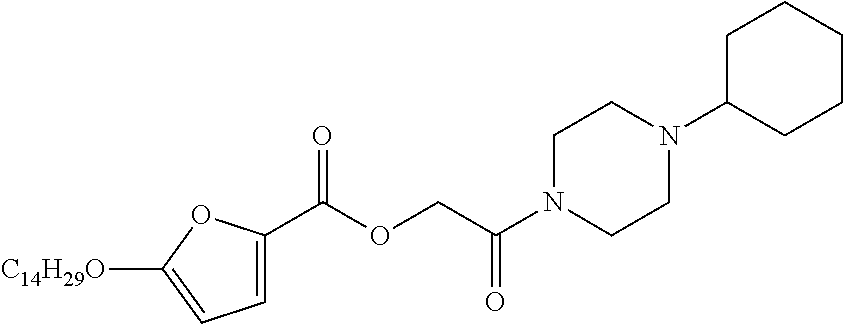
O=C(OCC(N1CCN(C2CCCCC2)CC1)=O)C1=CC=C([C14H29O])O1
